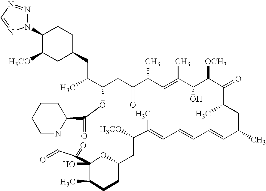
C1(N2N=NC=N2)C([H3CO])CC(CC(C2CC(=O)C(C)C=C(C)C(O)C([OCH3])C(=O)C(C)CC(C)C=CC=CC=C(C)C([H3CO])CC3CCC(C)C(O)(O3)C(=O)C(=O)N3C(CCCC3)C(=O)O2)C)CC1
